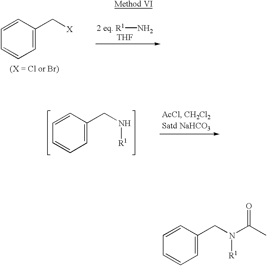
C1=C(CN(C(C)=O)[R1])C=CC=C1.C1=C(C[X])C=CC=C1.[2 eq. R1]N.[THF].C1=C(CN[R1])C=CC=C1
